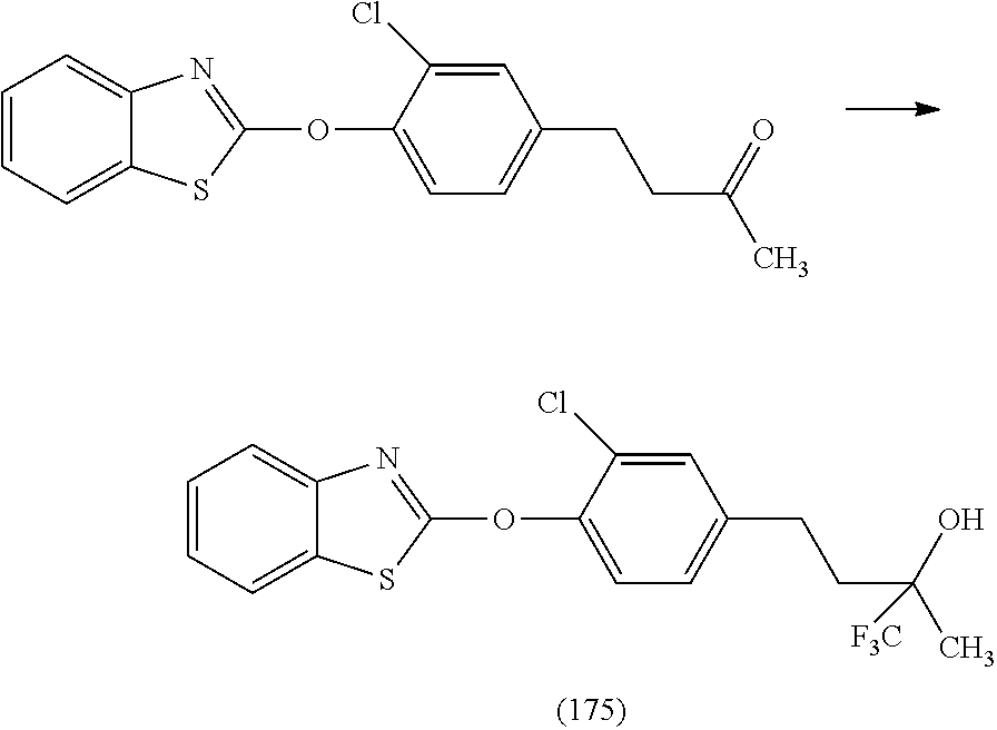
C12=CC=CC=C1N=C(OC1=CC=C(CCC(C)=O)C=C1Cl)S2.C12=CC=CC=C1N=C(OC1=CC=C(CCC(C)(O)[F3C])C=C1Cl)S2
